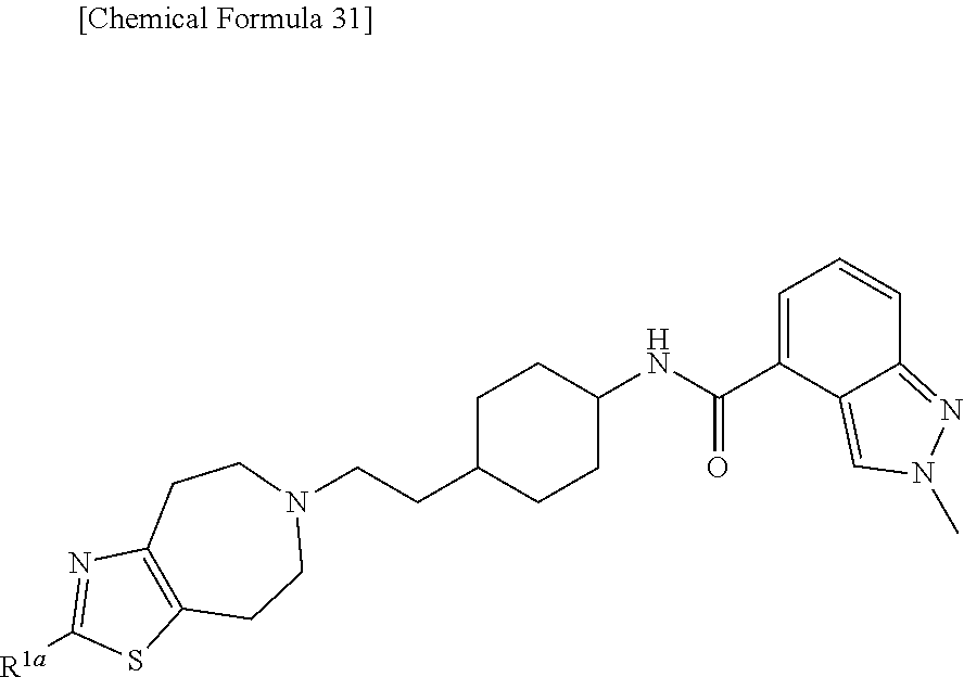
C12=C(CCN(CCC3CCC(NC(C4=CC=CC5=NN(C)C=C45)=O)CC3)CC1)SC([R1a])=N2
